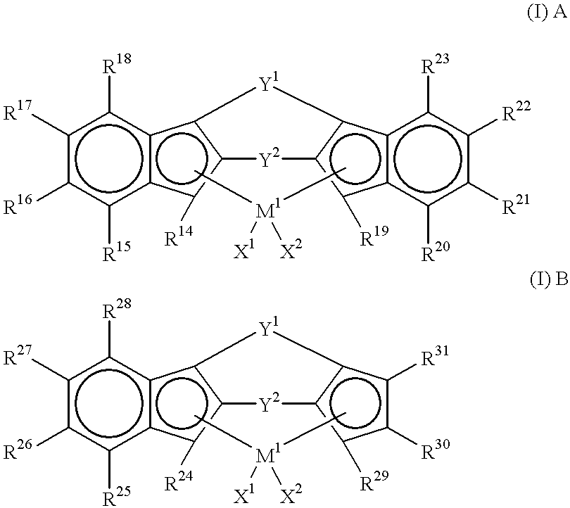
c12c(c([R14])c3c1[Y1]c1c(c([R19])c4c1c([R23])c([R22])c([R21])c4[R20])[Y2]3)c([R15])c([R16])c([R17])c2[R18].C[M1](C)([X1])[X2].c12c(c([R24])c3c1[Y1]c1c(c([R29])c([R30])c1[R31])[Y2]3)c([R25])c([R26])c([R27])c2[R28].C[M1](C)([X1])[X2]
